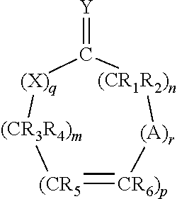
[(CR5]1=[CR6)p][(A)r][(CR1R2)n]C(=[Y])[(X)q][(CR3R4)m]1
